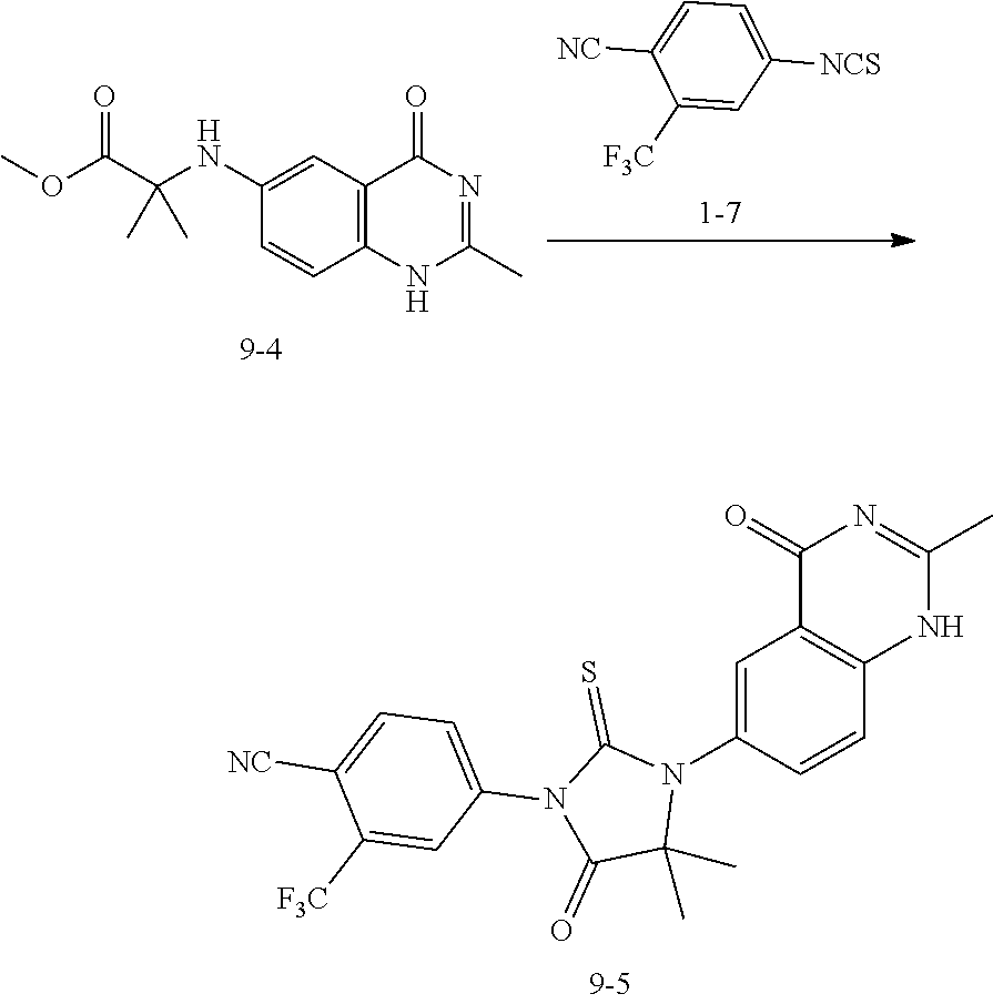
C1(=O)C2=C(NC(C)=N1)C=CC(N1C(=S)N(C3=CC=C([NC])C([F3C])=C3)C(=O)C1(C)C)=C2.C1(NC(C)(C(=O)OC)C)=CC2=C(C=C1)NC(C)=NC2=O.C1=C([NCS])C=C([F3C])C([NC])=C1
